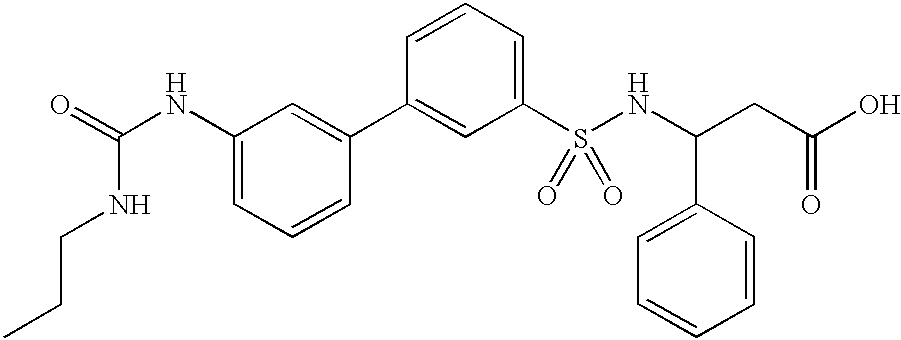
C1(NC(=O)NCCC)=CC=CC(C2=CC(S(NC(CC(O)=O)C3=CC=CC=C3)(=O)=O)=CC=C2)=C1
